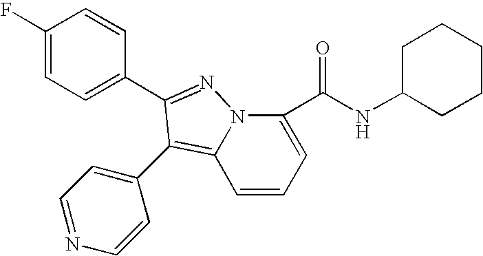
C1(F)=CC=C(C2=NN3C(C(NC4CCCCC4)=O)=CC=CC3=C2C2=CC=NC=C2)C=C1
